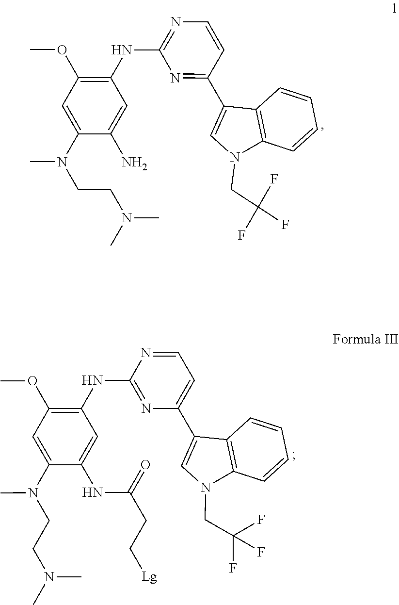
C(C(F)(F)F)N1C2=C(C=CC=C2)C(C2=NC(NC3=C(OC)C=C(N(CCN(C)C)C)C(N)=C3)=NC=C2)=C1.N(C)(C)CCN(C)C1=CC(OC)=C(NC2=NC(C3=CN(CC(F)(F)F)C4=C3C=CC=C4)=CC=N2)C=C1NC(CC[Lg])=O
